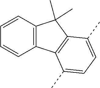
C1=CC2=C(C=C1)C1=C(C2(C)C)C(C)=CC=C1C
